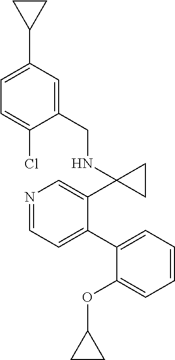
N1=CC=C(C2=CC=CC=C2OC2CC2)C(C2(NCC3=CC(C4CC4)=CC=C3Cl)CC2)=C1
